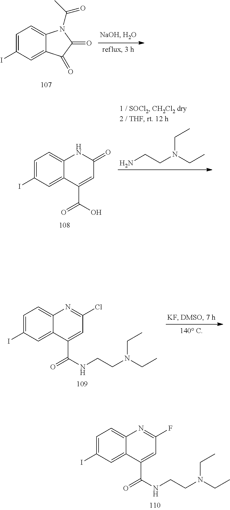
C1=C(I)C=C2C(=C1)N(C(=O)C)C(=O)C2=O.NCCN(CC)CC.C1=C(I)C=C2C(=C1)NC(=O)C=C2C(=O)O.C1=C(I)C=C2C(=C1)N=C(Cl)C=C2C(=O)NCCN(CC)CC.C1=C(I)C=C2C(=C1)N=C(F)C=C2C(=O)NCCN(CC)CC
